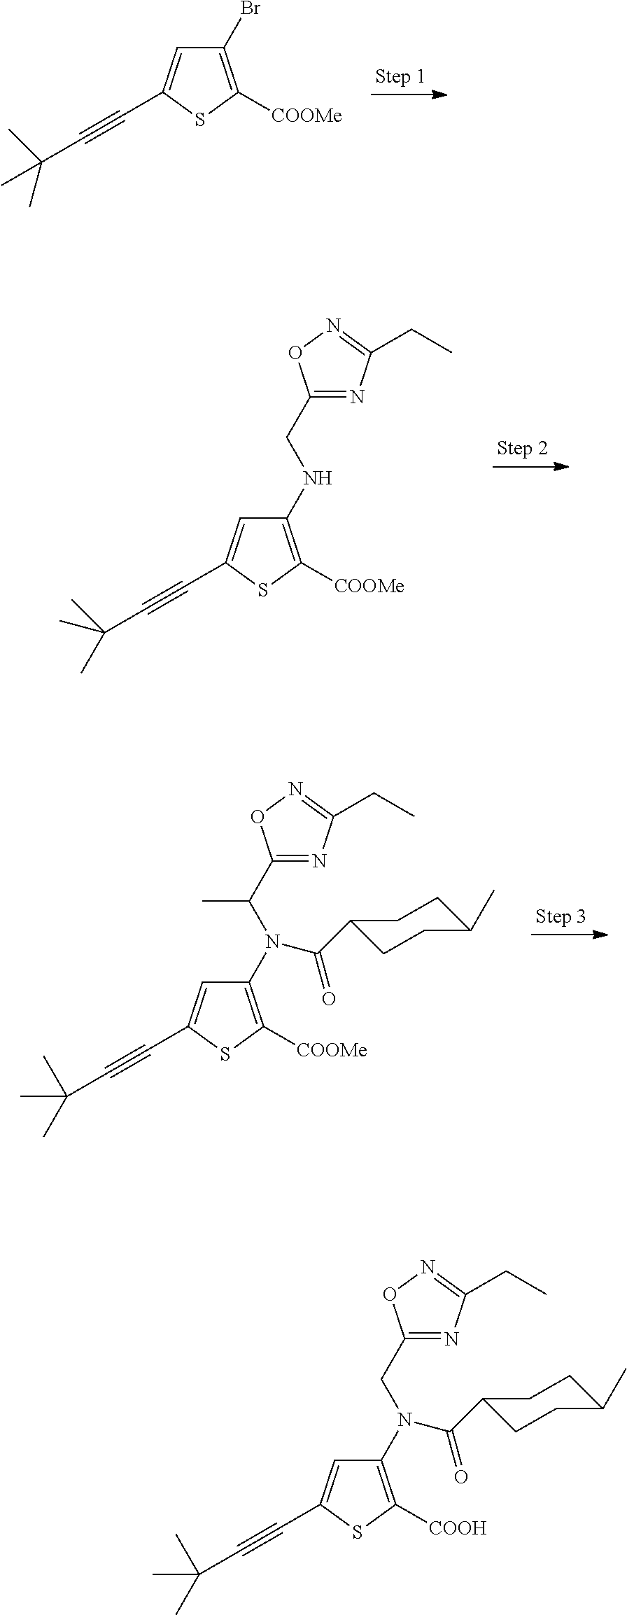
S1C([COOMe])=C(Br)C=C1C#CC(C)(C)C.S1C([COOMe])=C(NCC2=NC(CC)=NO2)C=C1C#CC(C)(C)C.S1C([COOMe])=C(N(C(C)C2=NC(CC)=NO2)C(C2CCC(C)CC2)=O)C=C1C#CC(C)(C)C.S1C([COOH])=C(N(CC2=NC(CC)=NO2)C(C2CCC(C)CC2)=O)C=C1C#CC(C)(C)C
